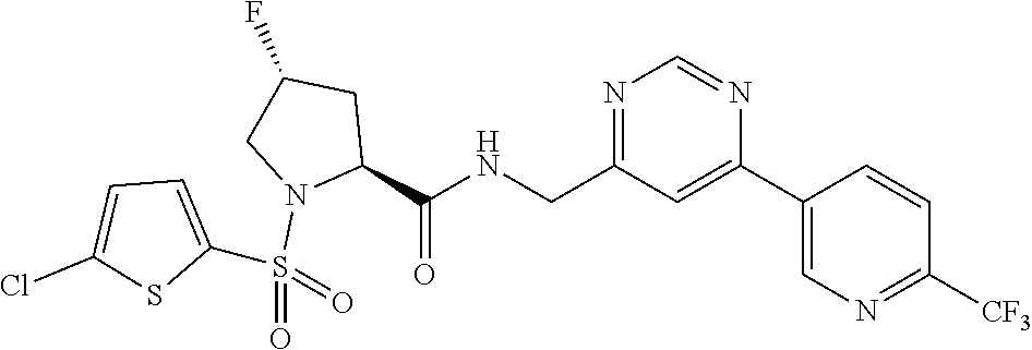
C1(CNC(C2CC(F)CN2S(=O)(=O)C2=CC=C(Cl)S2)=O)=NC=NC(C2=CN=C([CF3])C=C2)=C1
